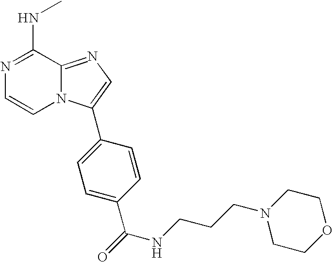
N1=C(NC)C2=NC=C(C3=CC=C(C(=O)NCCCN4CCOCC4)C=C3)N2C=C1
